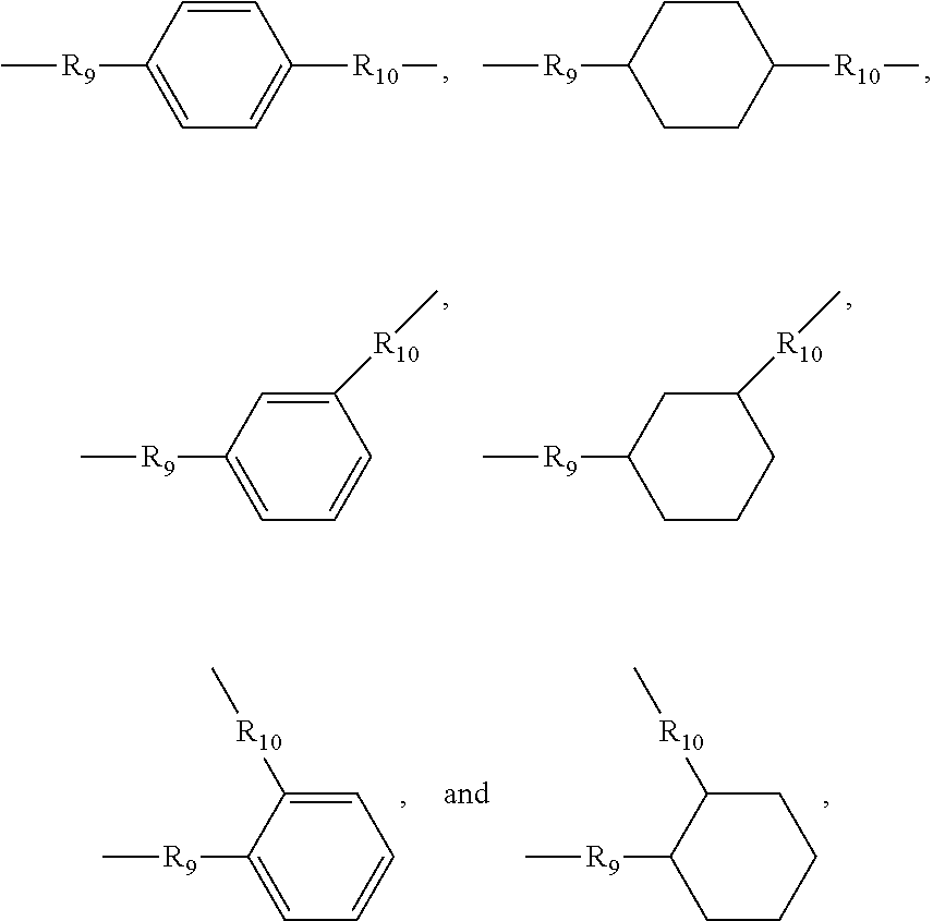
C[R9]C1=CC=C([R10]C)C=C1.C[R9]C1CCC([R10]C)CC1.C[R9]C1CCCC([R10]C)C1.C[R9]C1=CC=CC([R10]C)=C1.C[R9]C1=CC=CC=C1[R10]C.C[R9]C1CCCCC1[R10]C
